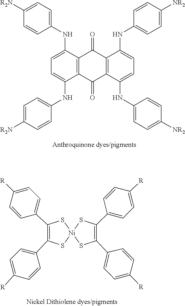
C1=C(NC2=CC=C([R2N])C=C2)C2=C(C(NC3=CC=C([R2N])C=C3)=C1)C(=O)C1=C(C(NC3=CC=C([NR2])C=C3)=CC=C1NC1=CC=C([NR2])C=C1)C2=O.C1=C([R])C=CC(C2=C(C3=CC=C([R])C=C3)S[Ni]3(S2)SC(C2=CC=C([R])C=C2)=C(C2=CC=C([R])C=C2)S3)=C1
